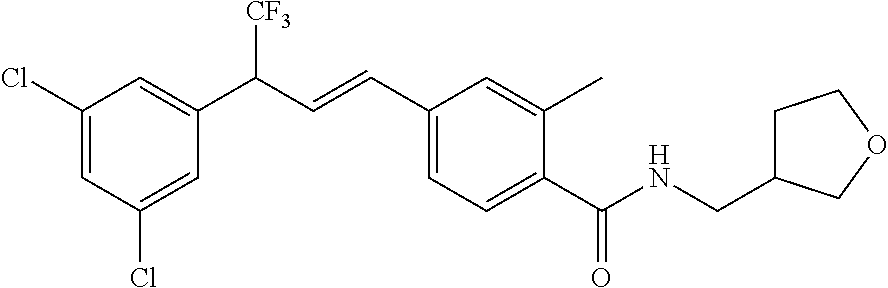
C1(Cl)=CC(C(C=CC2=CC=C(C(NCC3CCOC3)=O)C(C)=C2)[CF3])=CC(Cl)=C1
